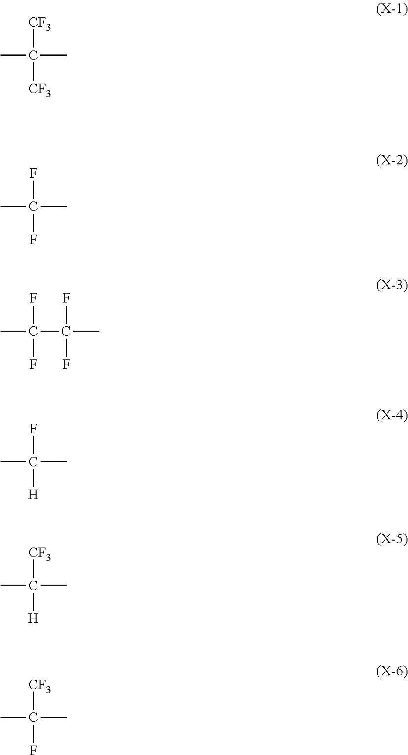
[CF3]C(C)(C)[CF3].FC(C)(C)F.FC(C)(C(C)(F)F)F.FC(C)(C)[H].[CF3]C(C)(C)[H].[CF3]C(C)(C)F
